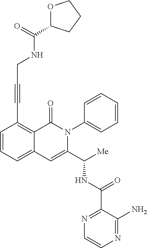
N(C(C1=CC2=CC=CC(C#CCNC(=O)C3OCCC3)=C2C(=O)N1C1=CC=CC=C1)[Me])C(C1=NC=CN=C1N)=O
